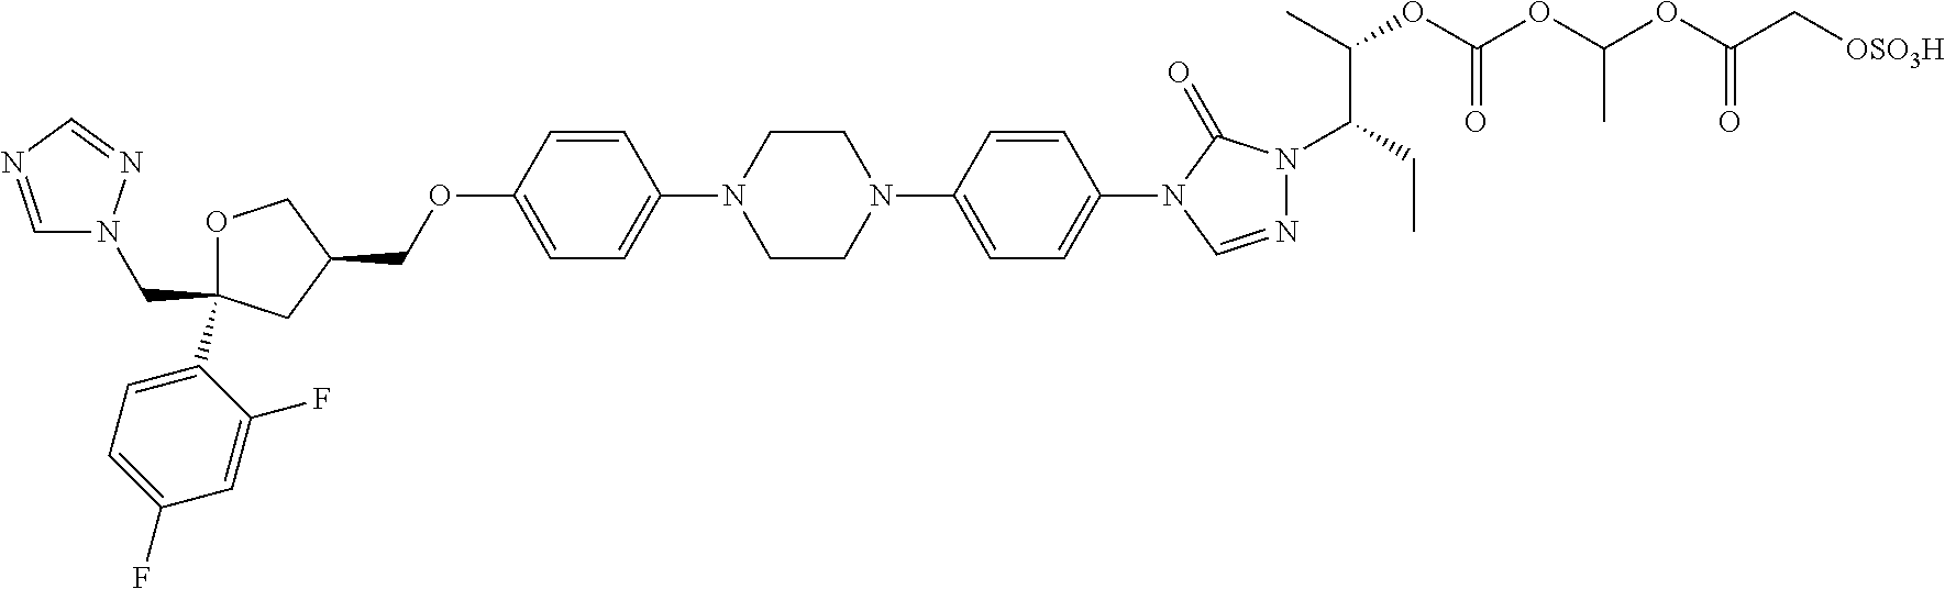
C1OC(C2=CC=C(F)C=C2F)(CN2C=NC=N2)CC1COC1=CC=C(N2CCN(C3=CC=C(N4C=NN(C(CC)C(C)OC(OC(OC(C[OSO3H])=O)C)=O)C4=O)C=C3)CC2)C=C1
